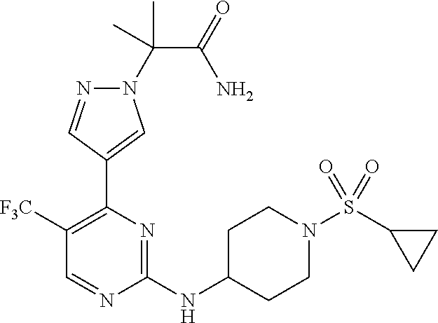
N1(C(C(=O)N)(C)C)N=CC(C2=C([F3C])C=NC(NC3CCN(S(=O)(=O)C4CC4)CC3)=N2)=C1
